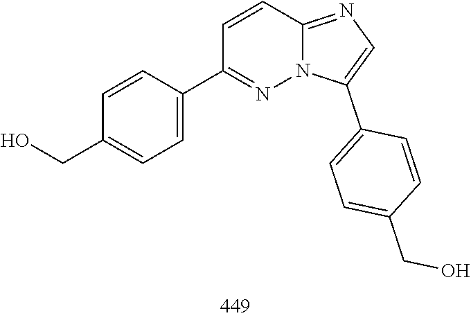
C1(C2=CC=C(CO)C=C2)=NN2C(=NC=C2C2=CC=C(CO)C=C2)C=C1
